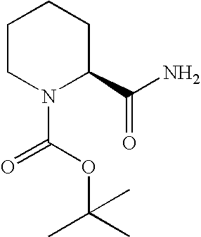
C1CN(C(=O)OC(C)(C)C)C(C(N)=O)CC1
